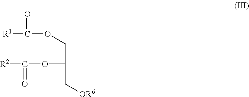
[R1]C(=O)OCC(OC(=O)[R2])C[OR6]
